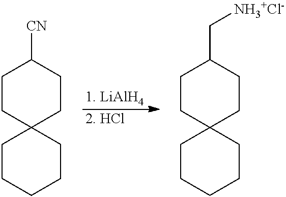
[2. HCl].C1CC2(CCC1[CN])CCCCC2.C1CC2(CCC1C[NH3+Cl-])CCCCC2
